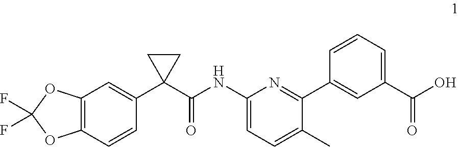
C12=C(C=CC(C3(C(=O)NC4=CC=C(C)C(C5=CC(C(O)=O)=CC=C5)=N4)CC3)=C1)OC(F)(F)O2
